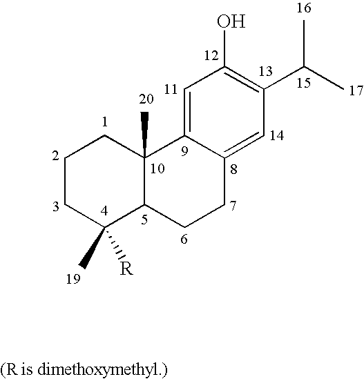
C1CC(C)([R])C2C(C)(C1)C1=CC(O)=C(C(C)C)C=C1CC2
